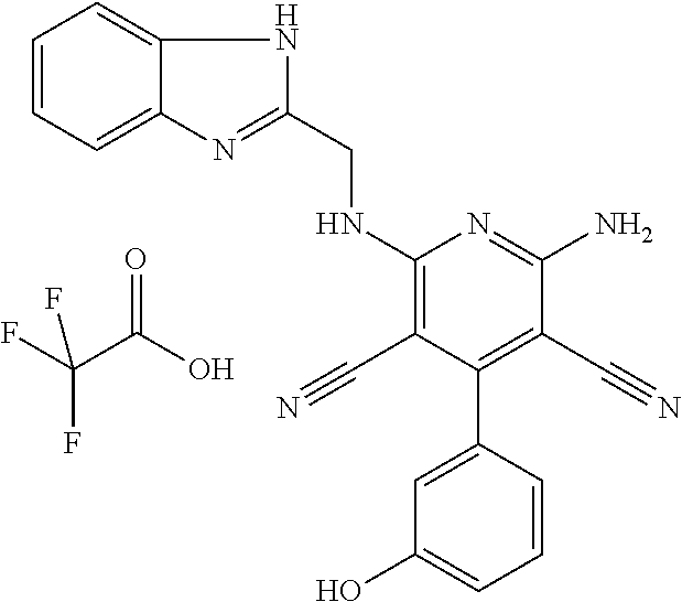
C1(NCC2=NC3=CC=CC=C3N2)=C(C#N)C(C2=CC(O)=CC=C2)=C(C#N)C(N)=N1.FC(C(O)=O)(F)F
